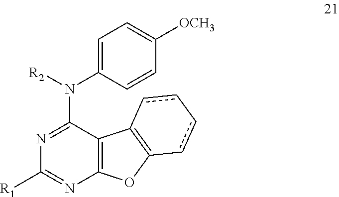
N(C1=NC([R1])=NC2=C1C1=C(O2)cc-cc1)([R2])C1=CC=C([OCH3])C=C1
